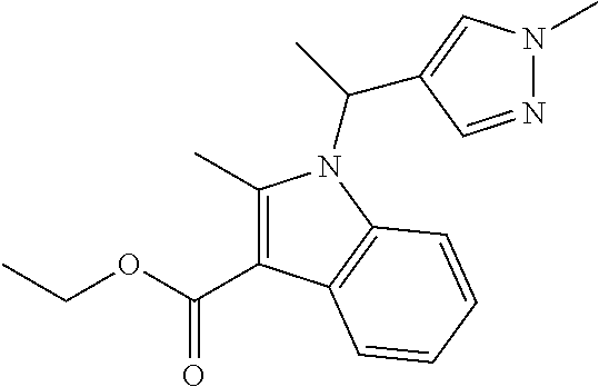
C1(C)=C(C(OCC)=O)C2=C(N1C(C)C1=CN(C)N=C1)C=CC=C2
